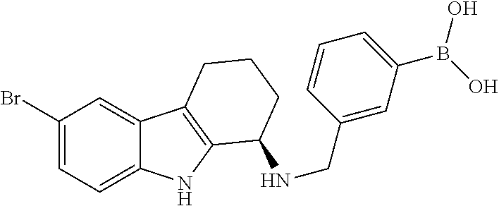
C1(Br)=CC=C2C(=C1)C1=C(N2)C(NCC2=CC(B(O)O)=CC=C2)CCC1
